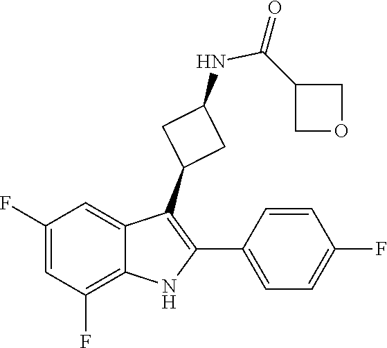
C(C1COC1)(NC1CC(C2=C(C3=CC=C(F)C=C3)NC3=C(F)C=C(F)C=C23)C1)=O
